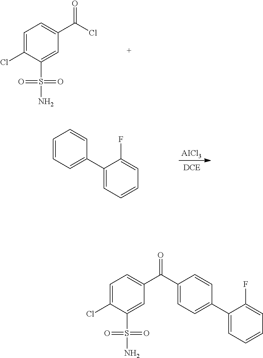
C1=C(Cl)C(S(=O)(=O)N)=CC(C(Cl)=O)=C1.C1=CC=C(C2=CC=CC=C2F)C=C1.[AICl3].C1=C(Cl)C(S(=O)(=O)N)=CC(C(=O)C2=CC=C(C3=CC=CC=C3F)C=C2)=C1
